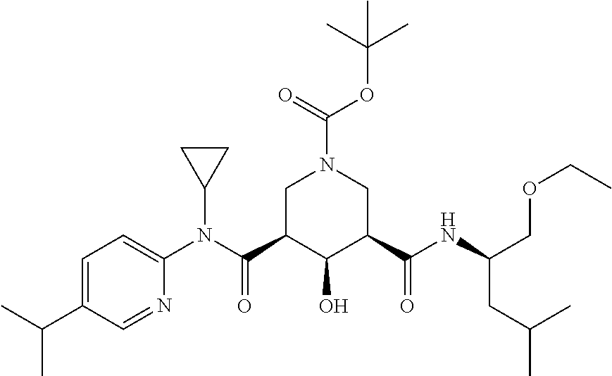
C1=C(C(C)C)C=NC(N(C2CC2)C(C2C(O)C(C(NC(COCC)CC(C)C)=O)CN(C(OC(C)(C)C)=O)C2)=O)=C1
